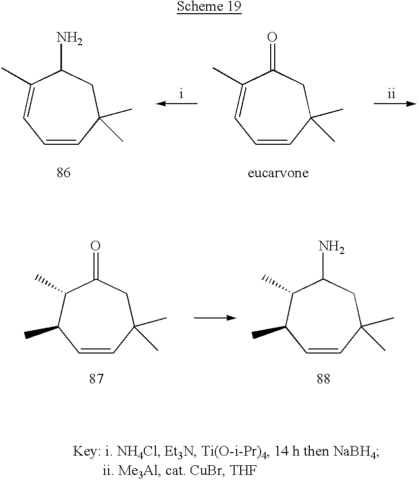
NC1C(C)=CC=CC(C)(C)C1.O=C1C(C)=CC=CC(C)(C)C1.O=C1C(C)C(C)C=CC(C)(C)C1.NC1C(C)C(C)C=CC(C)(C)C1
